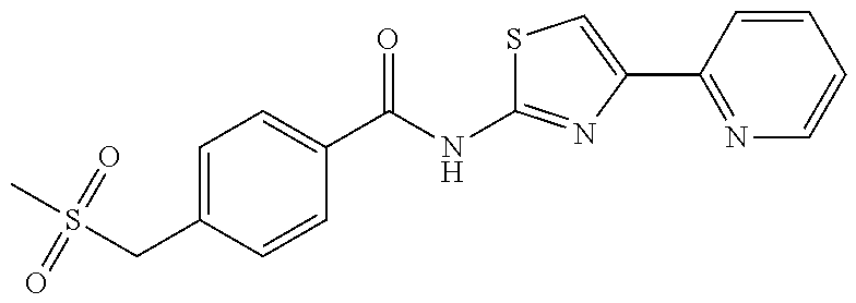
CS(CC1=CC=C(C(NC2=NC(C3=NC=CC=C3)=CS2)=O)C=C1)(=O)=O
